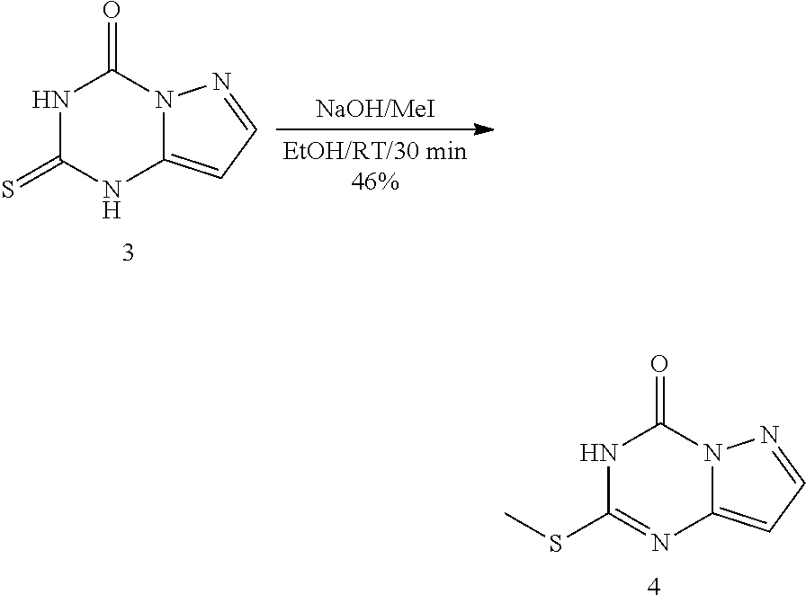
N1C(=S)NC2=CC=NN2C1=O.N1C(SC)=NC2=CC=NN2C1=O
